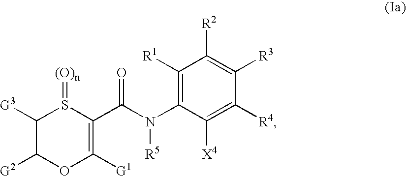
C1([G3])C([G2])OC([G1])=C(C(N(C2=C([R1])C([R2])=C([R3])C([R4])=C2[X4])[R5])=O)S1=[(O)n]
